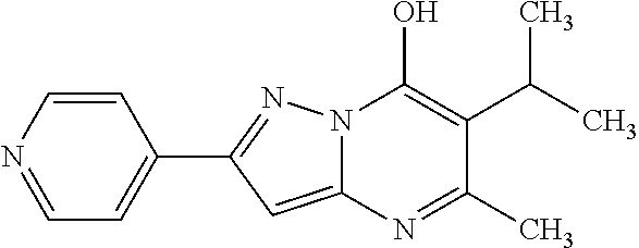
C12=CC(C3=CC=NC=C3)=NN1C(O)=C(C(C)C)C(C)=N2
